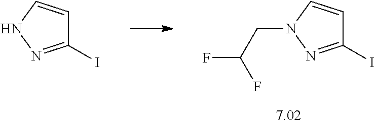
C1(I)=NN(CC(F)F)C=C1.C1(I)=NNC=C1
